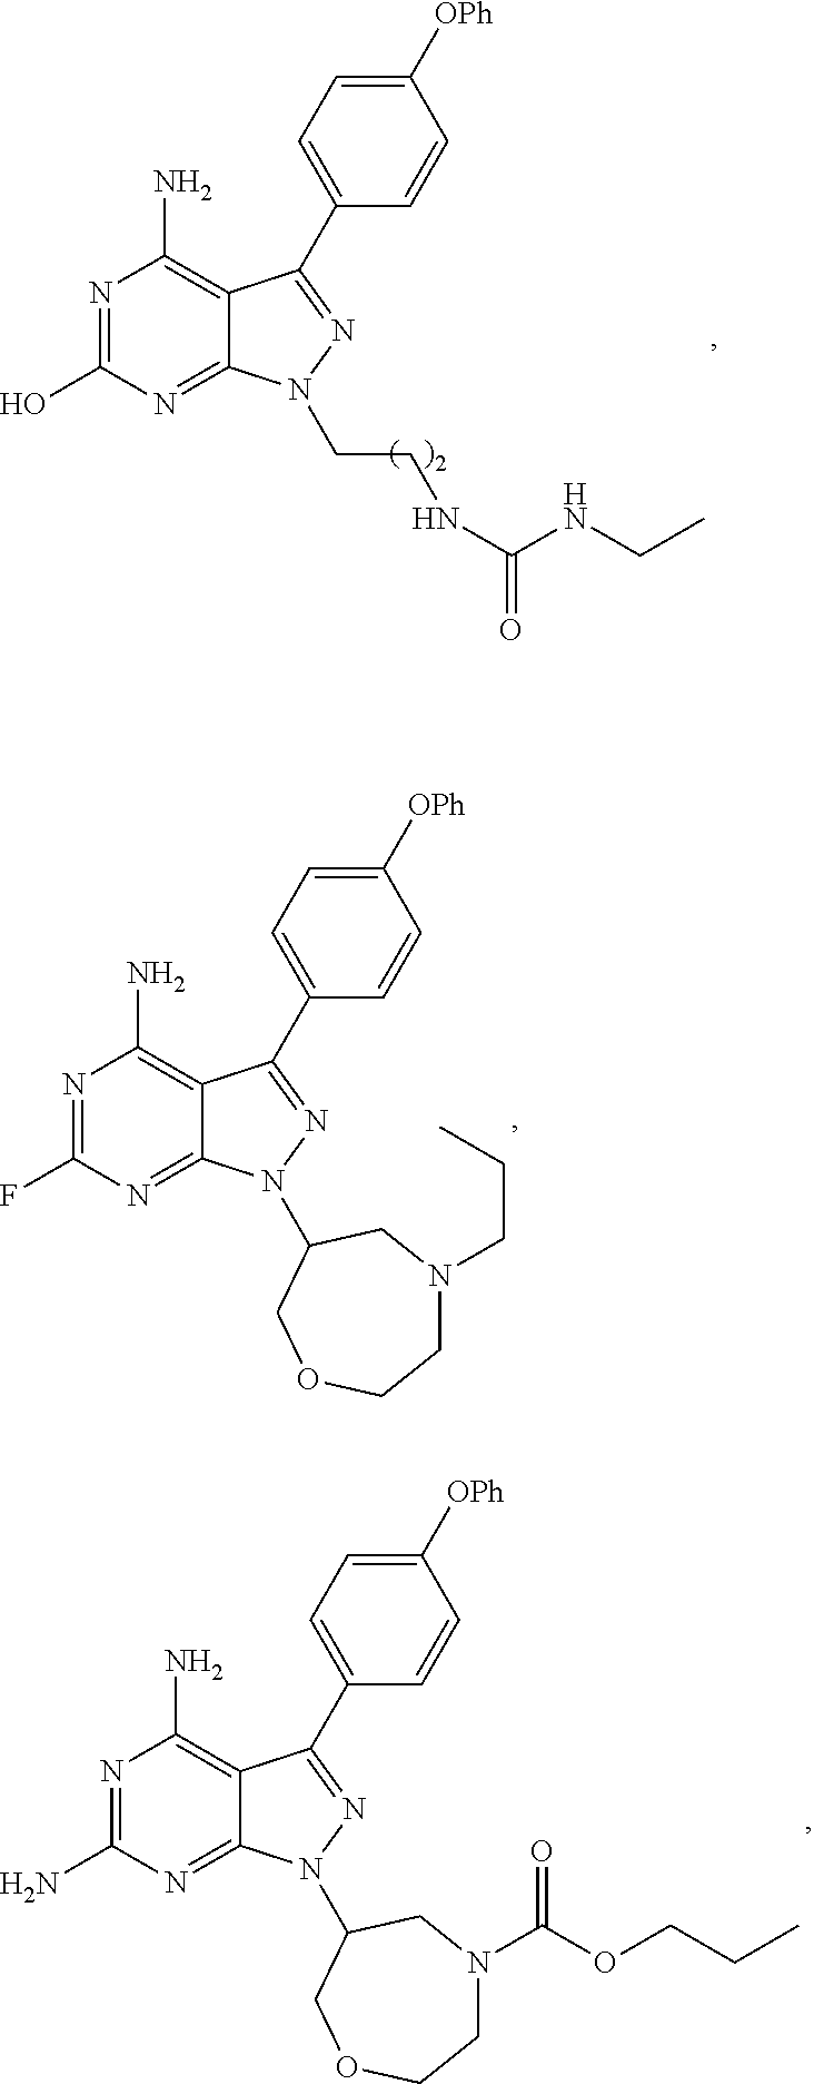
N1=C(O)N=C2C(=C1N)C(C1=CC=C([OPh])C=C1)=NN2CCNC(=O)NCC.N1=C(F)N=C2C(=C1N)C(C1=CC=C([OPh])C=C1)=NN2C1CN(CCC)CCOC1.N1=C(N)N=C2C(=C1N)C(C1=CC=C([OPh])C=C1)=NN2C1CN(C(=O)OCCC)CCOC1
